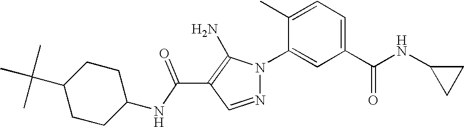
C(C1=C(N)N(C2=CC(C(NC3CC3)=O)=CC=C2C)N=C1)(=O)NC1CCC(C(C)(C)C)CC1
